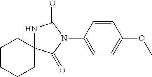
C1(N2C(=O)C3(NC2=O)CCCCC3)=CC=C(OC)C=C1
